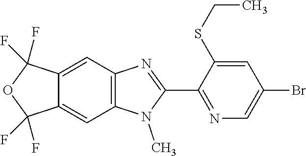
C1(C2=NC=C(Br)C=C2SCC)=NC2=C(N1C)C=C1C(=C2)C(F)(F)OC1(F)F
